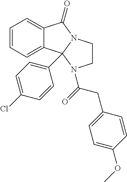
C1=CC=C2C(=C1)C1(C3=CC=C(Cl)C=C3)N(C2=O)CCN1C(=O)CC1=CC=C(OC)C=C1
